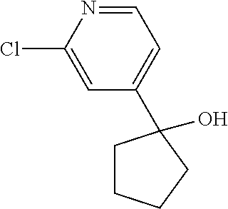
ClC1=CC(C2(O)CCCC2)=CC=N1
